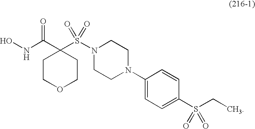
C1(C(NO)=O)(S(N2CCN(C3=CC=C(S(CC)(=O)=O)C=C3)CC2)(=O)=O)CCOCC1
